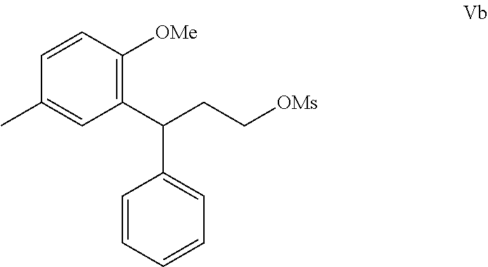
C1=CC([OMe])=C(C(CC[OMs])C2=CC=CC=C2)C=C1C
